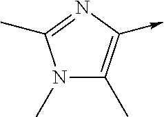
N1(C)C(C)=C(->C)N=C1C
